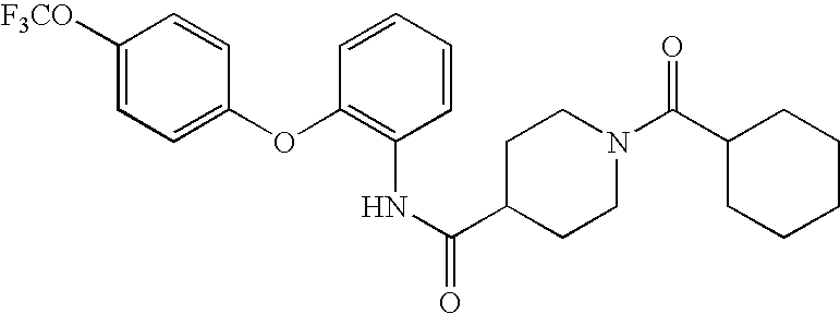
C1([F3CO])=CC=C(OC2=C(NC(=O)C3CCN(C(C4CCCCC4)=O)CC3)C=CC=C2)C=C1
